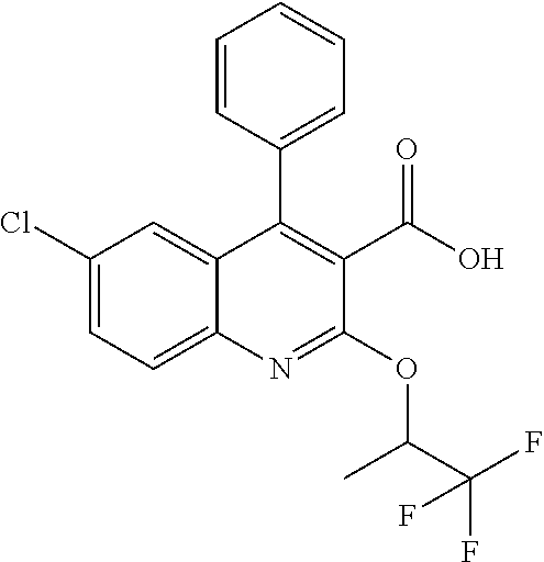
C1(Cl)=CC=C2C(=C1)C(C1=CC=CC=C1)=C(C(=O)O)C(OC(C(F)(F)F)C)=N2
